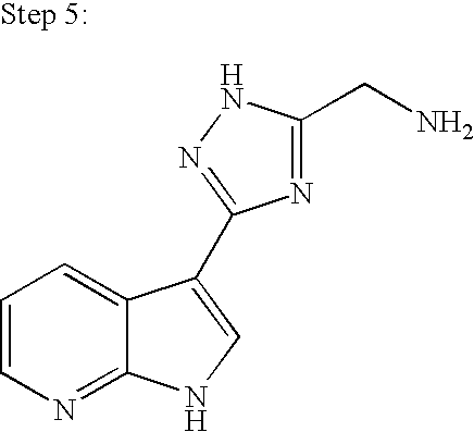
C1=CN=C2C(=C1)C(C1=NNC(CN)=N1)=CN2
